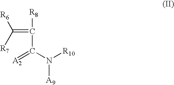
[R6]C([R7])=C([R8])C(=[A2])N([R10])[A9]
